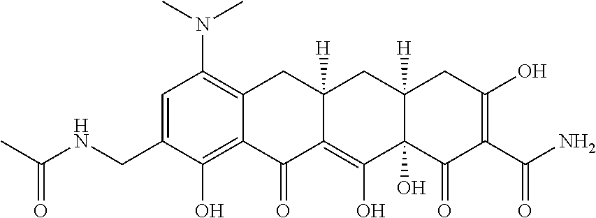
C1=C(CNC(C)=O)C(O)=C2C(=C1N(C)C)CC1([H])C(=C(O)C3(O)C([H])(C1)CC(O)=C(C(N)=O)C3=O)C2=O
